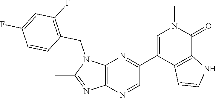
N1(CC2=C(F)C=C(F)C=C2)C(C)=NC2=C1N=C(C1=CN(C)C(=O)C3=C1C=CN3)C=N2
